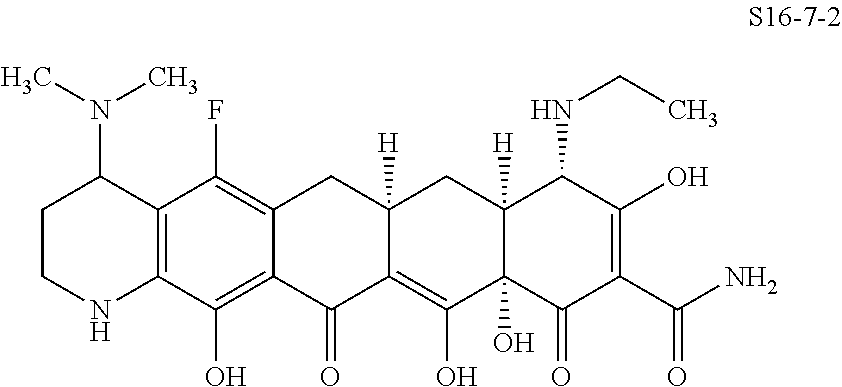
C12=C(C(O)=C3C(=C1F)CC1([H])C(=C(O)C4(O)C([H])(C1)C(NCC)C(O)=C(C(N)=O)C4=O)C3=O)NCCC2N(C)C
